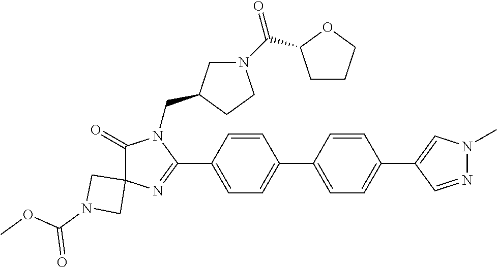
C1(=O)C2(N=C(C3=CC=C(C4=CC=C(C5=CN(C)N=C5)C=C4)C=C3)N1CC1CN(C(=O)C3CCCO3)CC1)CN(C(OC)=O)C2
